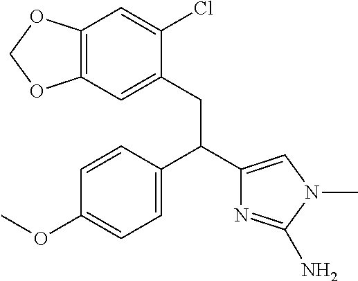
C1=CC(C(C2=CN(C)C(N)=N2)CC2=CC3=C(C=C2Cl)OCO3)=CC=C1OC
